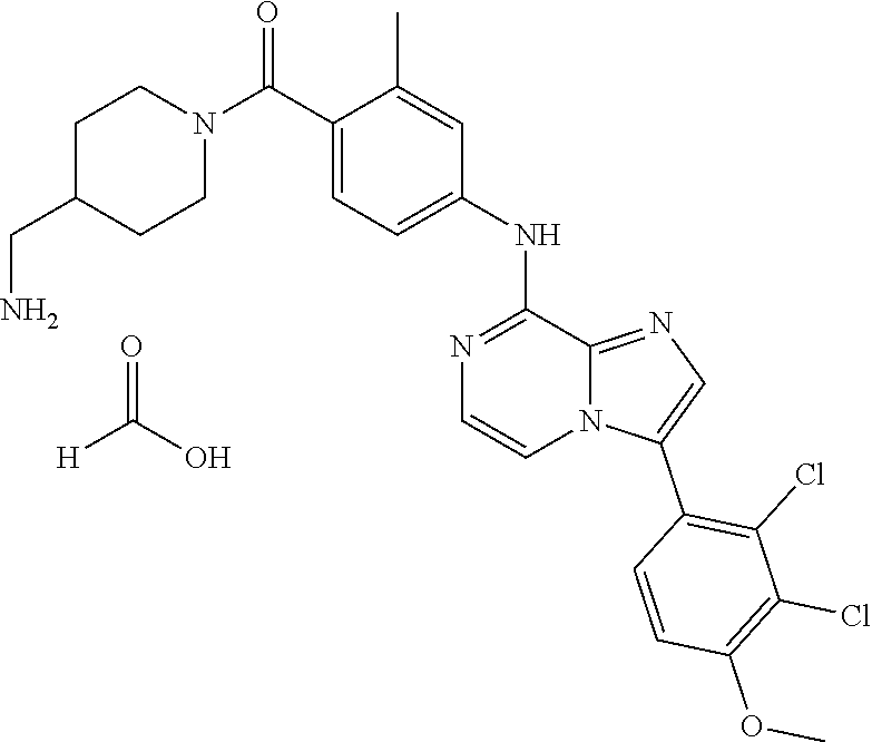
C1(C(N2CCC(CN)CC2)=O)=CC=C(NC2=NC=CN3C2=NC=C3C2=C(Cl)C(Cl)=C(OC)C=C2)C=C1C.O=C(O)[H]
